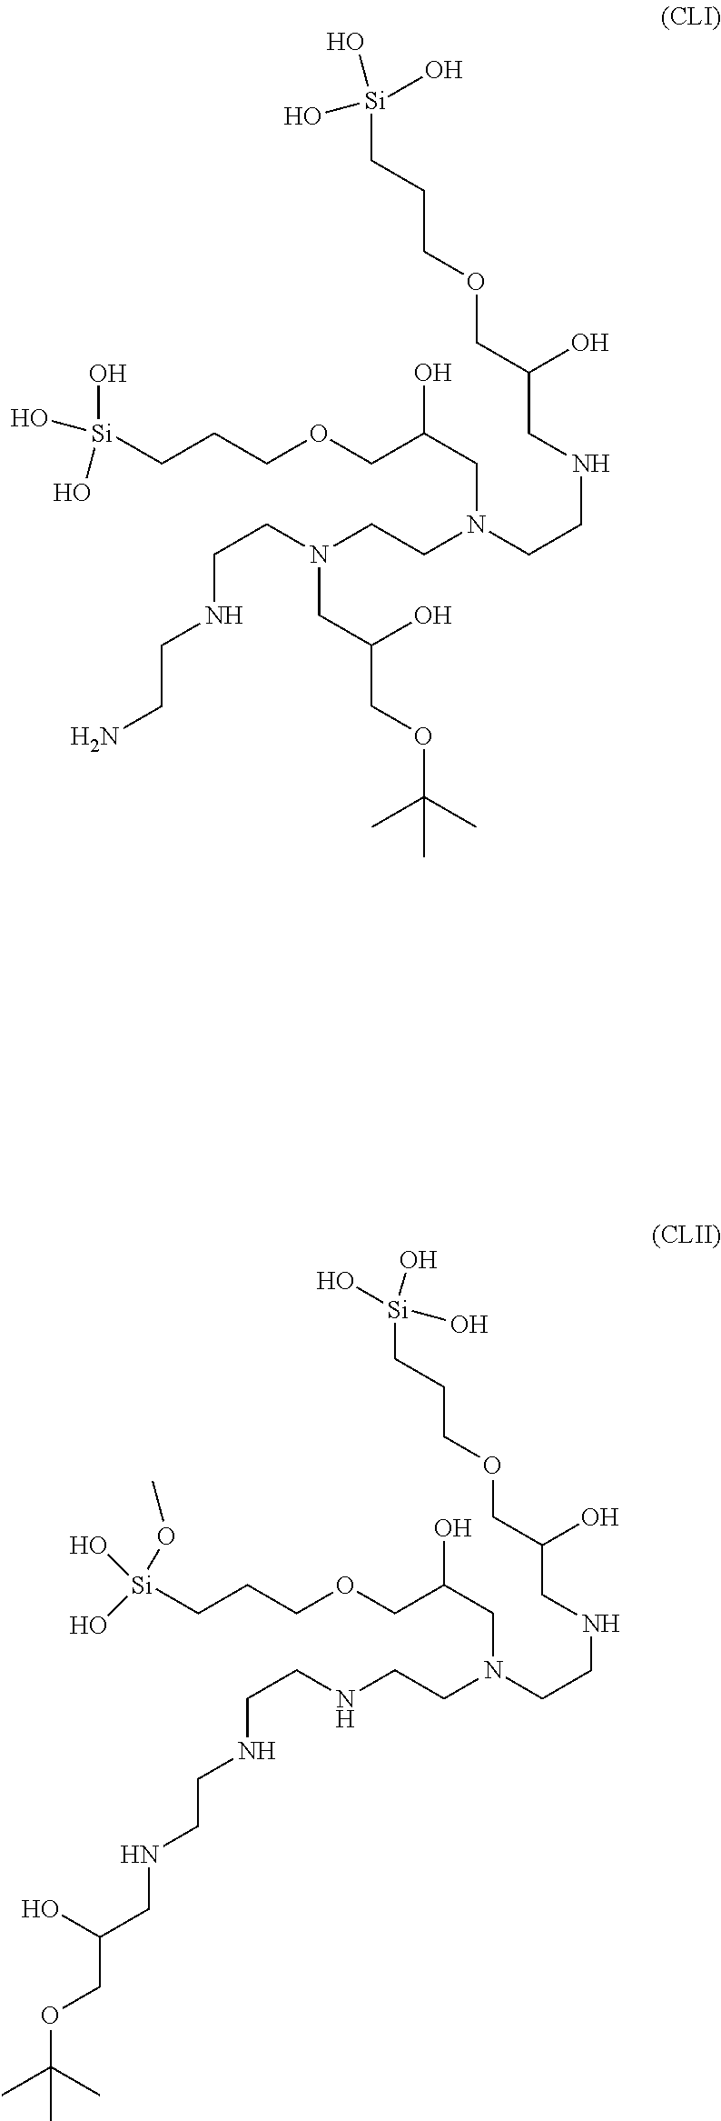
[Si](CCCOCC(CN(CCNCC(COCCC[Si](O)(O)O)O)CCNCCNCCNCC(COC(C)(C)C)O)O)(OC)(O)O.[Si](CCCOCC(CN(CCNCC(COCCC[Si](O)(O)O)O)CCN(CCNCCN)CC(COC(C)(C)C)O)O)(O)(O)O
